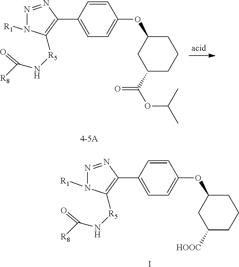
N1=NC(C2=CC=C(OC3CC(C(=O)OC(C)C)CCC3)C=C2)=C([R5]NC([R8])=O)N1[R1].N1=NC(C2=CC=C(OC3CC([HOOC])CCC3)C=C2)=C([R5]NC([R8])=O)N1[R1].I
